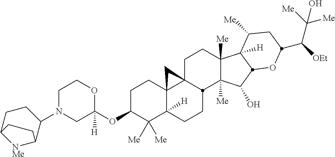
C1N(C2CCC3[NMe]C2CC3)CC(OC2C([Me])([Me])C3([H])C4(CC2)C2(CCC5([Me])C([Me])(C(O)C6C5([H])C([Me])CC(C([OEt])C([Me])([Me])O)O6)C2CC3)C4)([H])OC1
